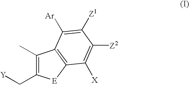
C1(C)=C(C[Y])[E]C2=C1C([Ar])=C([Z1])C([Z2])=C2[X]
